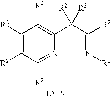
C1(C(C(=N[R1])[R2])([R2])[R2])=C([R2])C([R2])=C([R2])C([R2])=N1
